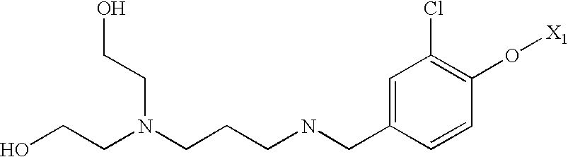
C(NCC1=CC(Cl)=C(O[X1])C=C1)CCN(CCO)CCO
